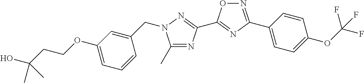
C1(C)=NC(C2=NC(C3=CC=C(OC(F)(F)F)C=C3)=NO2)=NN1CC1=CC(OCCC(O)(C)C)=CC=C1
